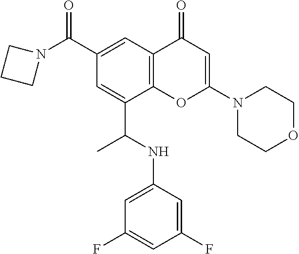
C1(C(=O)N2CCC2)=CC2=C(C(C(NC3=CC(F)=CC(F)=C3)C)=C1)OC(N1CCOCC1)=CC2=O
